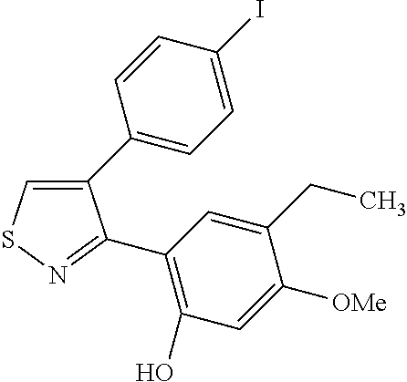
C1(C2=CC=C(I)C=C2)=CSN=C1C1=C(O)C=C([OMe])C(CC)=C1
